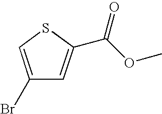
C1(Br)=CSC(C(OC)=O)=C1
